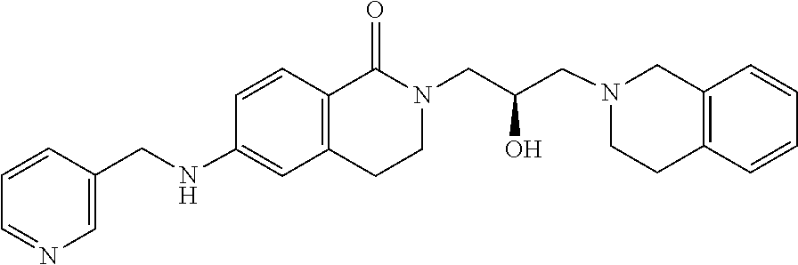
C12=C(C=CC=C1)CCN(CC(CN1C(=O)C3=C(C=C(NCC4=CN=CC=C4)C=C3)CC1)O)C2
